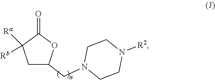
C1C(CN2CCN([R2])CC2)OC(=O)C1([Rb])[Ra]
